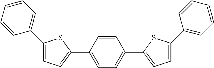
C1(C2=CC=CC=C2)=CC=C(C2=CC=C(C3=CC=C(C4=CC=CC=C4)S3)C=C2)S1
